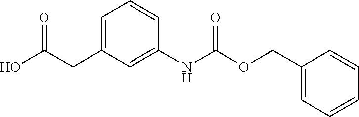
OC(CC1=CC=CC(NC(OCC2=CC=CC=C2)=O)=C1)=O
